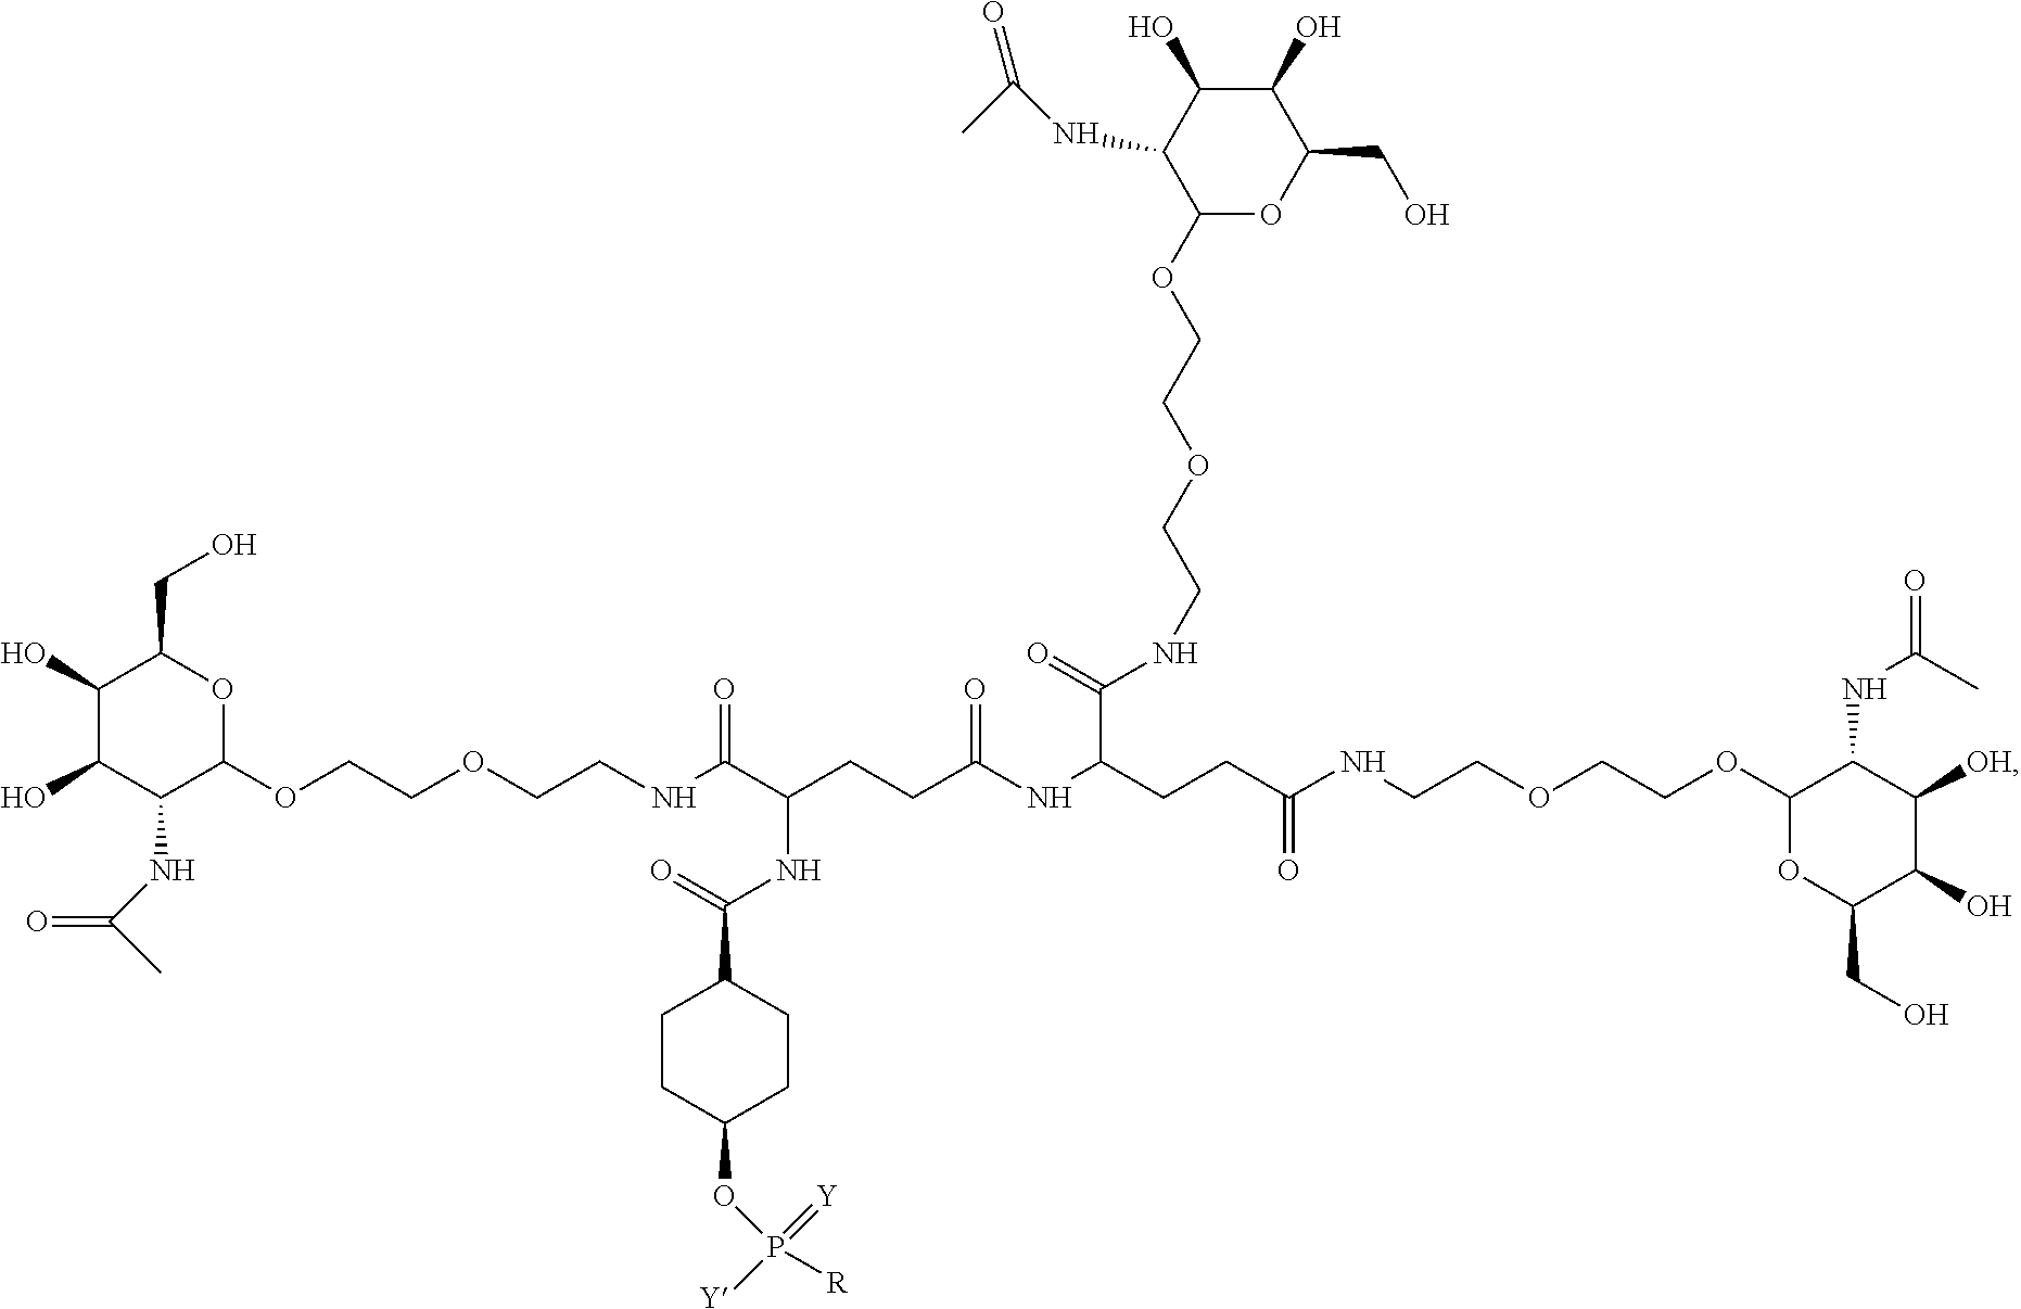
C1(O)C(O)C(NC(C)=O)C(OCCOCCNC(C(CCC(NC(CCC(NCCOCCOC2OC(CO)C(O)C([OH])C2NC(=O)C)=O)C(=O)NCCOCCOC2OC(CO)C(O)C(O)C2NC(C)=O)=O)NC(C2CCC(OP([R])(=[Y])[Y])CC2)=O)=O)OC1CO
